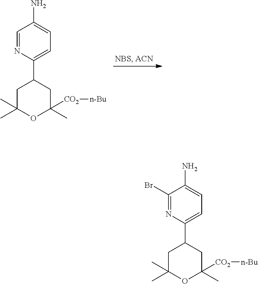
C1C(C)(C)OC([CO2][n-Bu])(C)CC1C1=CC=C(N)C(Br)=N1.C1C(C)(C)OC([CO2][n-Bu])(C)CC1C1=CC=C(N)C=N1
